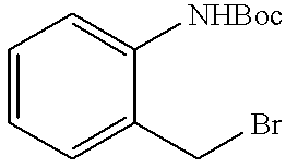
C1=CC=C(CBr)C([NHBoc])=C1
